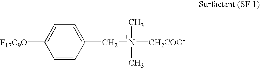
C1=CC(CN(C)(C)[CH2COO-])=CC=C1[F17C9O]
